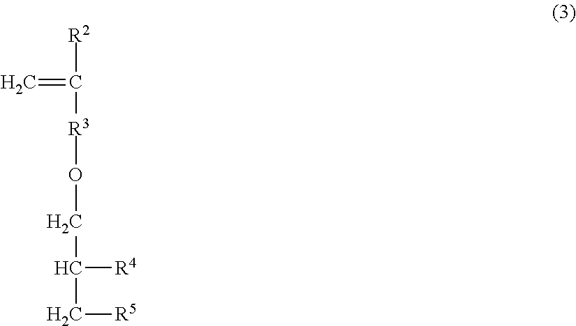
[R2]C(=C)[R3]OCC(C[R5])[R4]
